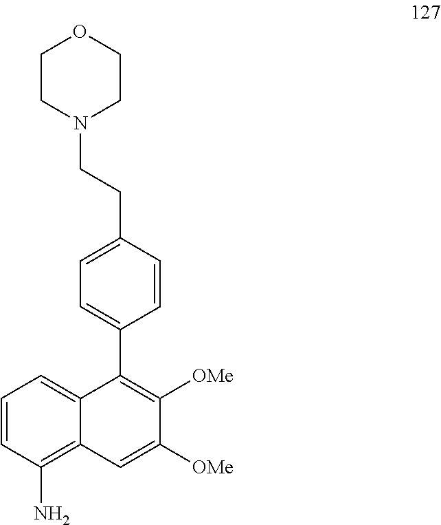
C1=CC(N)=C2C(=C1)C(C1=CC=C(CCN3CCOCC3)C=C1)=C([OMe])C([OMe])=C2
